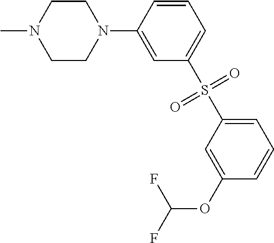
C1CN(C2=CC(S(=O)(=O)C3=CC=CC(OC(F)F)=C3)=CC=C2)CCN1C
